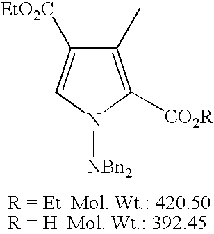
C1(C)=C([CO2R])N([NBn2])C=C1[EtO2C]
